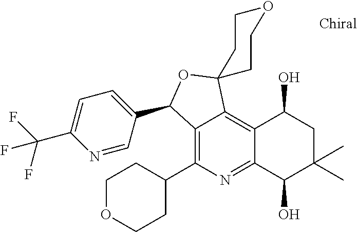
C12=C(C3CCOCC3)N=C3C(=C1C1(OC2C2=CC=C(C(F)(F)F)N=C2)CCOCC1)C(O)CC(C)(C)C3O
